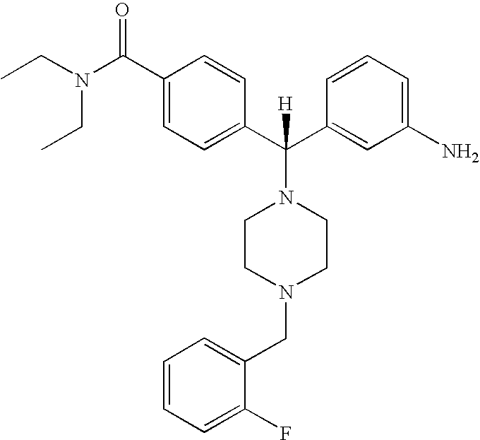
CCN(CC)C(C1=CC=C(C(C2=CC(N)=CC=C2)(N2CCN(CC3=CC=CC=C3F)CC2)[H])C=C1)=O
